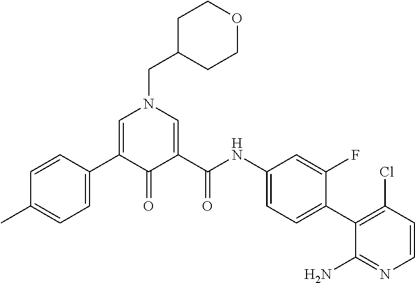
C1=C(C2=CC=C(C)C=C2)C(=O)C(C(NC2=CC=C(C3=C(Cl)C=CN=C3N)C(F)=C2)=O)=CN1CC1CCOCC1
